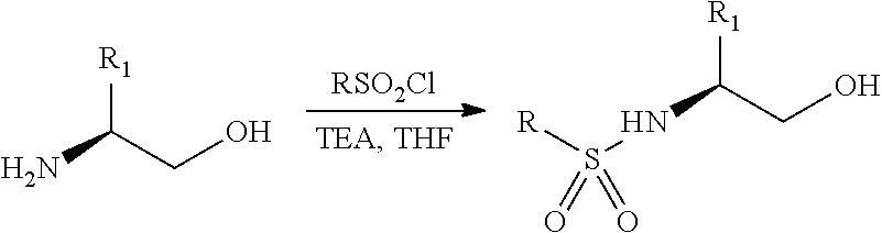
[RSO2Cl].NC(CO)[R1].N(C(CO)[R1])S([R])(=O)=O
